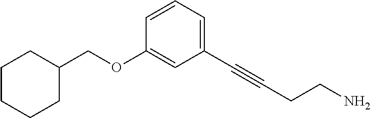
NCCC#CC1=CC=CC(OCC2CCCCC2)=C1
